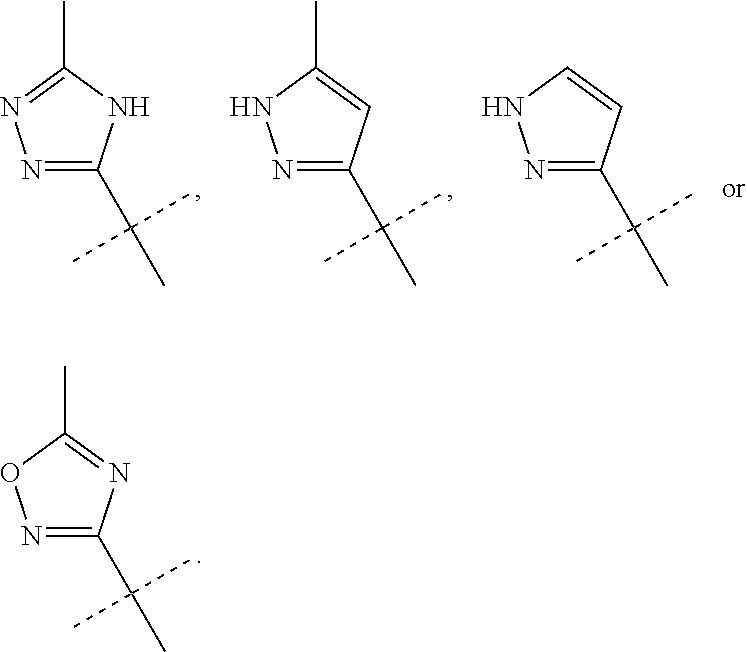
N1=C(C(C)(C)C)N=C(C)O1.N1=C(C(C)(C)C)NC(C)=N1.N1=C(C(C)(C)C)C=C(C)N1.N1=C(C(C)(C)C)C=CN1
